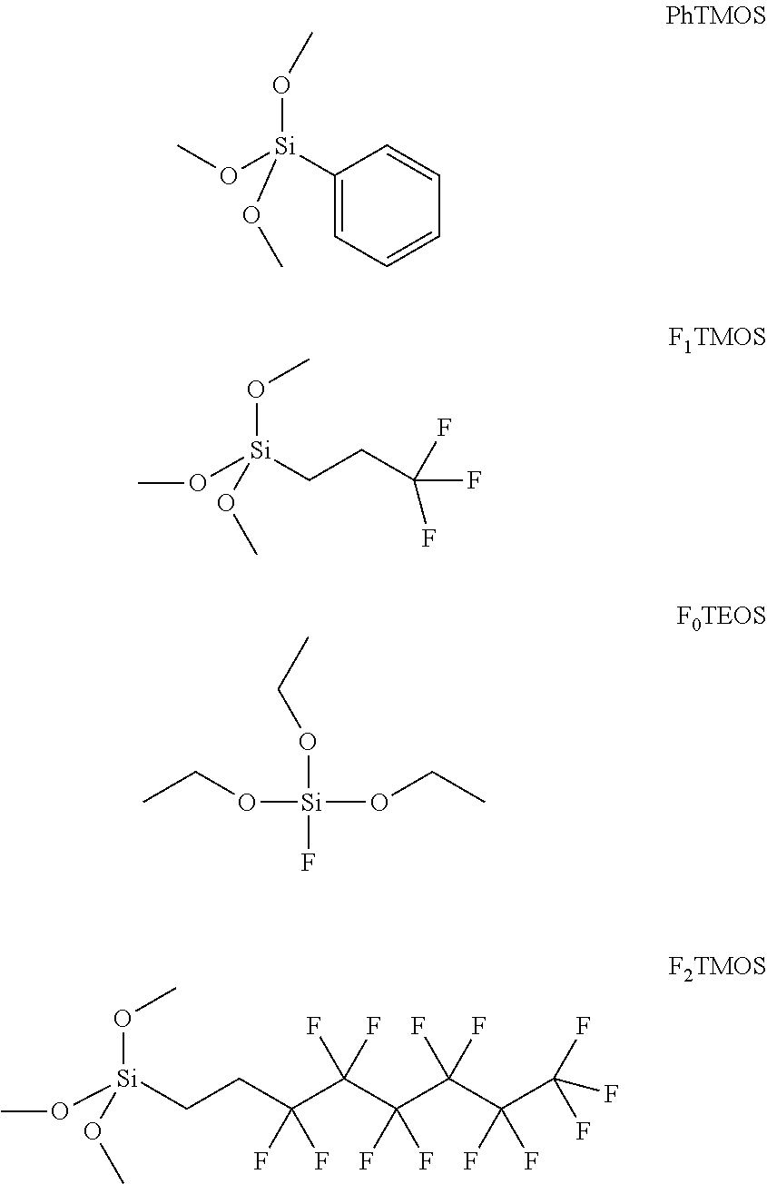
C1([Si](OC)(OC)OC)=CC=CC=C1.O([Si](CCC(F)(F)F)(OC)OC)C.O([Si](F)(OCC)OCC)CC.C(C(C(C(C(C(F)(F)F)(F)F)(F)F)(F)F)(F)F)(CC[Si](OC)(OC)OC)(F)F
